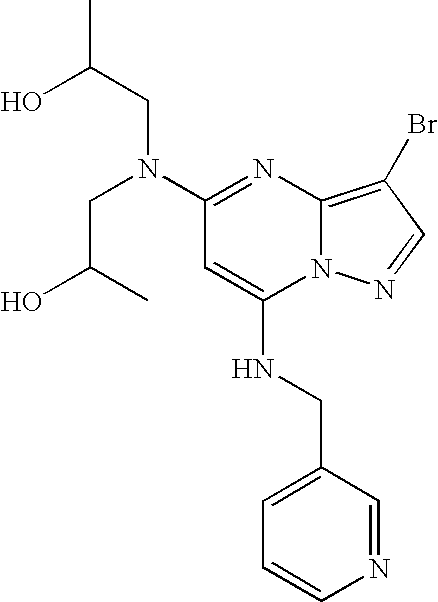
C1(N(CC(O)C)CC(O)C)=NC2=C(Br)C=NN2C(NCC2=CC=CN=C2)=C1
